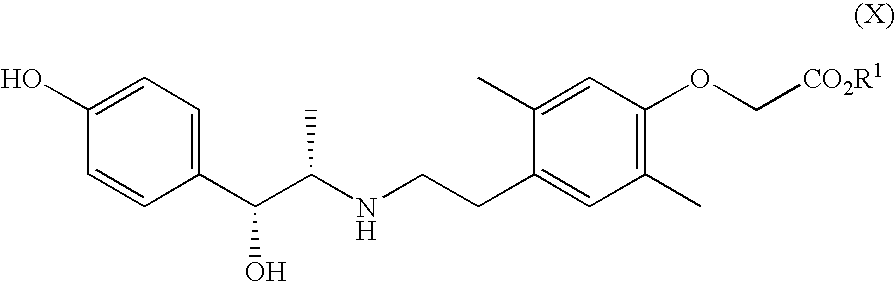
C(CC1=CC(C)=C(OC[CO2R1])C=C1C)NC(C(C1=CC=C(O)C=C1)O)C
